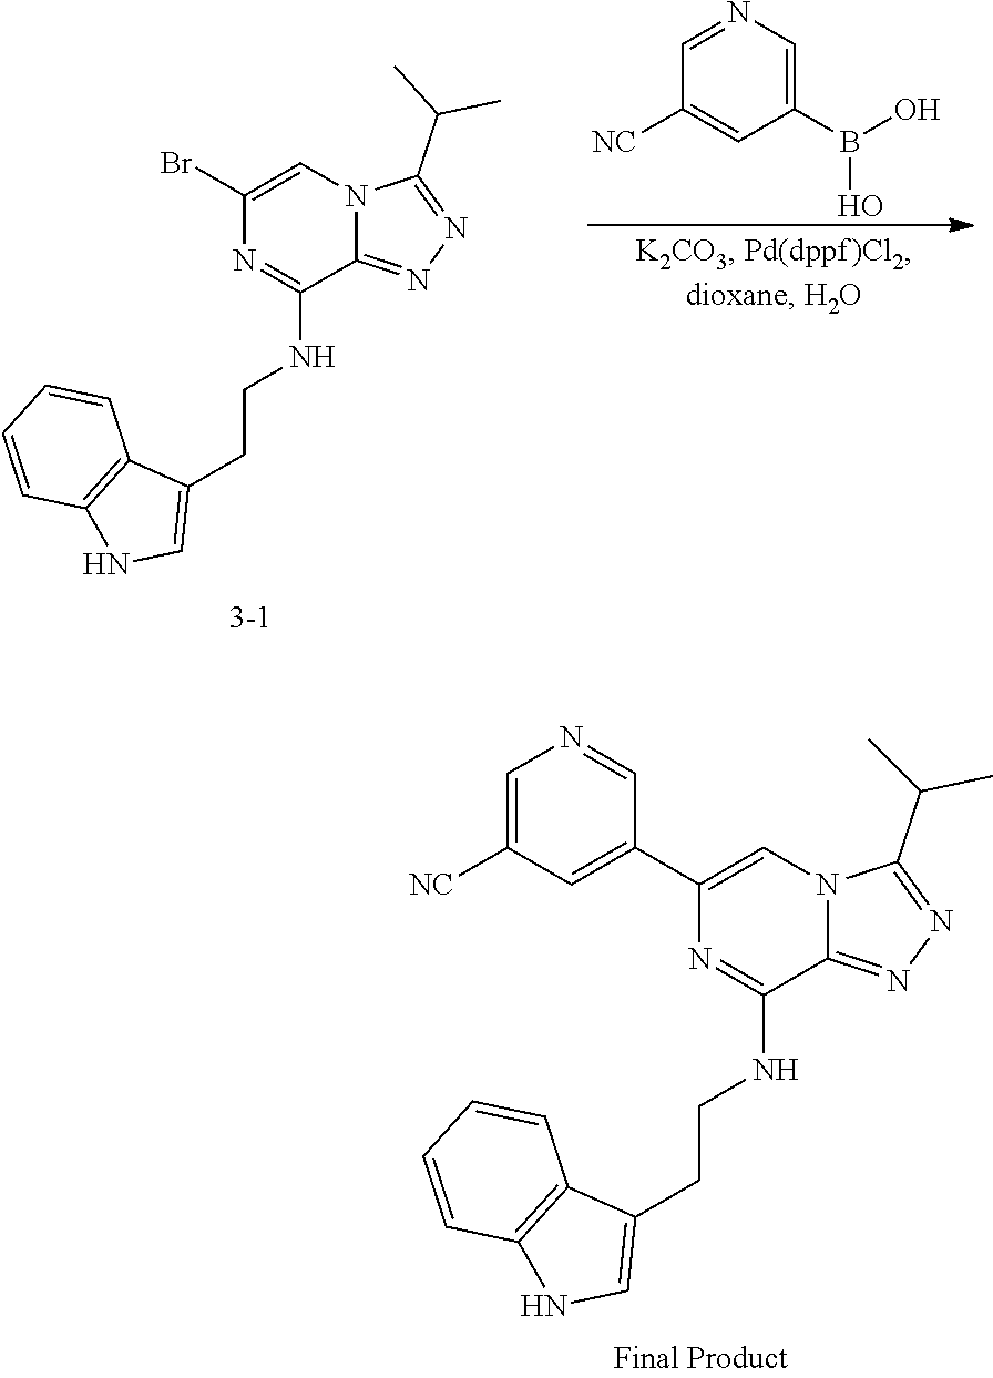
N1=C(C(C)C)N2C(=N1)C(NCCC1=CNC3=C1C=CC=C3)=NC(Br)=C2.B(O)(O)C1=CN=CC([NC])=C1.N1=C(C(C)C)N2C(=N1)C(NCCC1=CNC3=C1C=CC=C3)=NC(C1=CC([NC])=CN=C1)=C2
